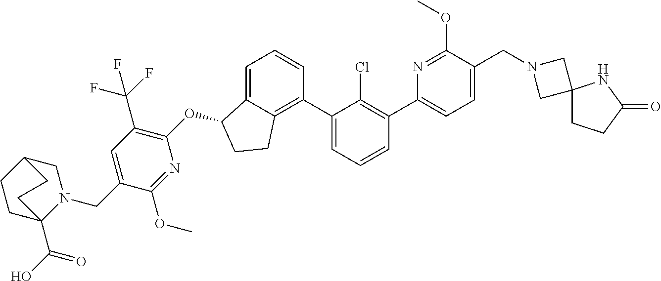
C1=C(C2=C(Cl)C(C3=C4C(=CC=C3)C(OC3=C(C(F)(F)F)C=C(CN5CC6CCC5(C(=O)O)CC6)C(OC)=N3)CC4)=CC=C2)N=C(OC)C(CN2CC3(C2)CCC(=O)N3)=C1
